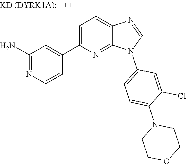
C1(C2=CC=C3N=CN(C4=CC=C(N5CCOCC5)C(Cl)=C4)C3=N2)=CC(N)=NC=C1
